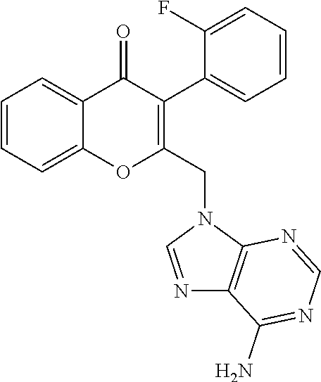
C1=CC=C2C(=C1)OC(CN1C3=C(N=C1)C(N)=NC=N3)=C(C1=CC=CC=C1F)C2=O
